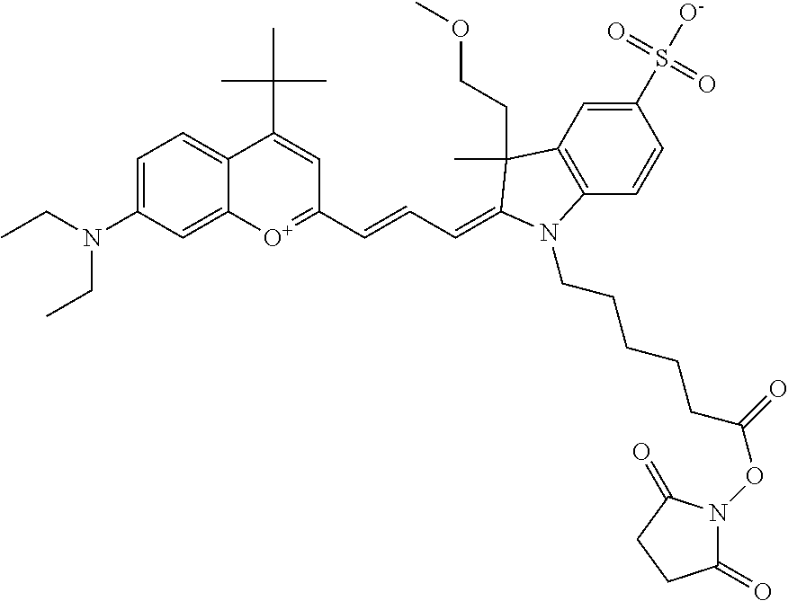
C1=C(N(CC)CC)C=C2C(=C1)C(C(C)(C)C)=CC(C=CC=C1C(C)(CCOC)C3=C(C=CC(S([O-])(=O)=O)=C3)N1CCCCCC(ON1C(=O)CCC1=O)=O)=[O+]2
